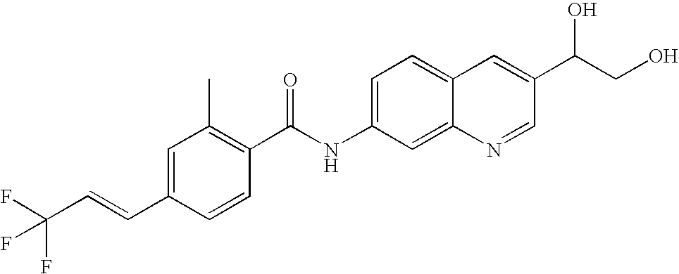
C1=C(C=CC(F)(F)F)C=CC(C(NC2=CC=C3C(=C2)N=CC(C(CO)O)=C3)=O)=C1C
